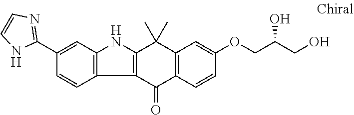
C1(C2=NC=CN2)=CC2=C(C=C1)C1=C(N2)C(C)(C)C2=C(C1=O)C=CC(OCC(CO)O)=C2
